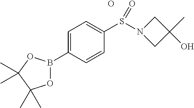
O.C1=C(B2OC(C)(C)C(C)(C)O2)C=CC(S(=O)N2CC(C)(O)C2)=C1
